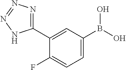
C1(C2=CC(B(O)O)=CC=C2F)=NN=NN1
